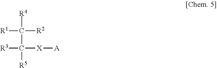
[R4]C(C([R5])([X][A])[R3])([R2])[R1]
